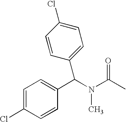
C1=C(Cl)C=CC(C(N(C(C)=O)C)C2=CC=C(Cl)C=C2)=C1
